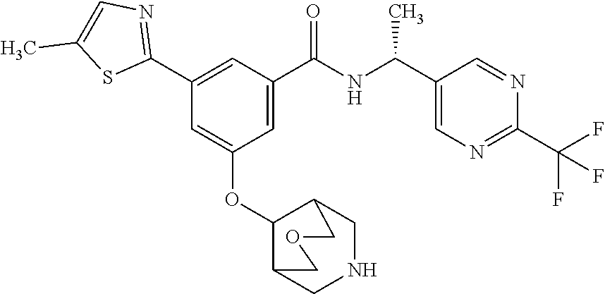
C1=C(C(NC(C2=CN=C(C(F)(F)F)N=C2)C)=O)C=C(C2=NC=C(C)S2)C=C1OC1C2CNCC1COC2
